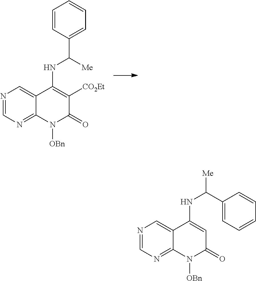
N1=CN=C2C(=C1)C(NC([Me])C1=CC=CC=C1)=C([CO2Et])C(=O)N2[OBn].N1=CN=C2C(=C1)C(NC(C1=CC=CC=C1)[Me])=CC(=O)N2[OBn]
